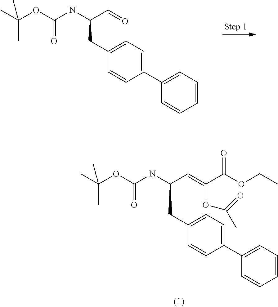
C(C1=CC=C(C2=CC=CC=C2)C=C1)C(C=O)NC(OC(C)(C)C)=O.C(C1=CC=C(C2=CC=CC=C2)C=C1)C(C=C(C(OCC)=O)OC(C)=O)NC(OC(C)(C)C)=O
